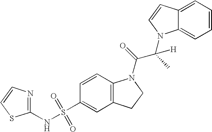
C1(NS(C2=CC3=C(C=C2)N(C(=O)C(C)([H])N2C4=CC=CC=C4C=C2)CC3)(=O)=O)=NC=CS1
